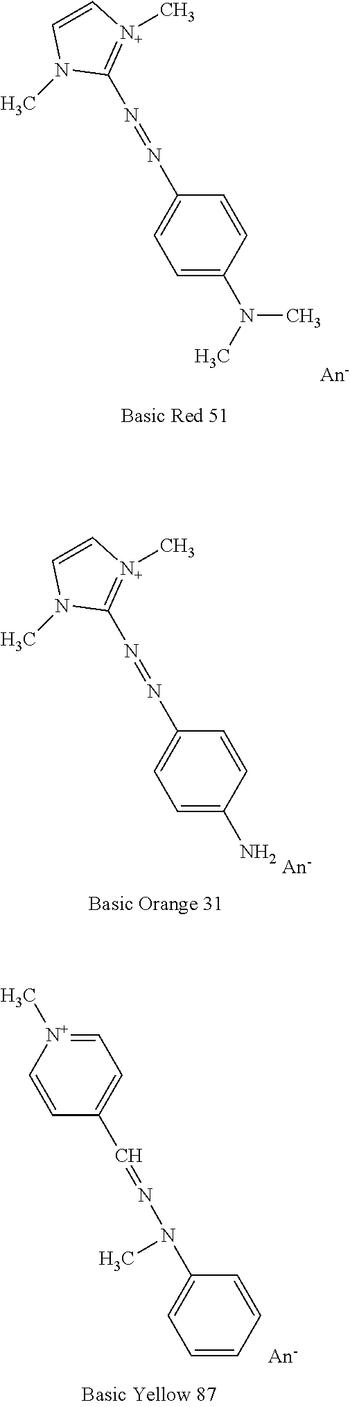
C1=C(N(C)C)C=CC(N=NC2=[N+](C)C=CN2C)=C1.C1=C(N)C=CC(N=NC2=[N+](C)C=CN2C)=C1.N(N=CC1=CC=[N+](C)C=C1)(C1=CC=CC=C1)C
